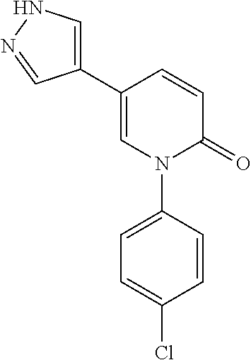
C1=CC(C2=CNN=C2)=CN(C2=CC=C(Cl)C=C2)C1=O
